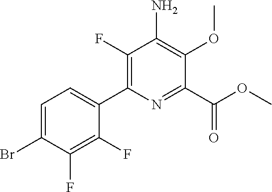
C1=C(Br)C(F)=C(F)C(C2=C(F)C(N)=C(OC)C(C(OC)=O)=N2)=C1
